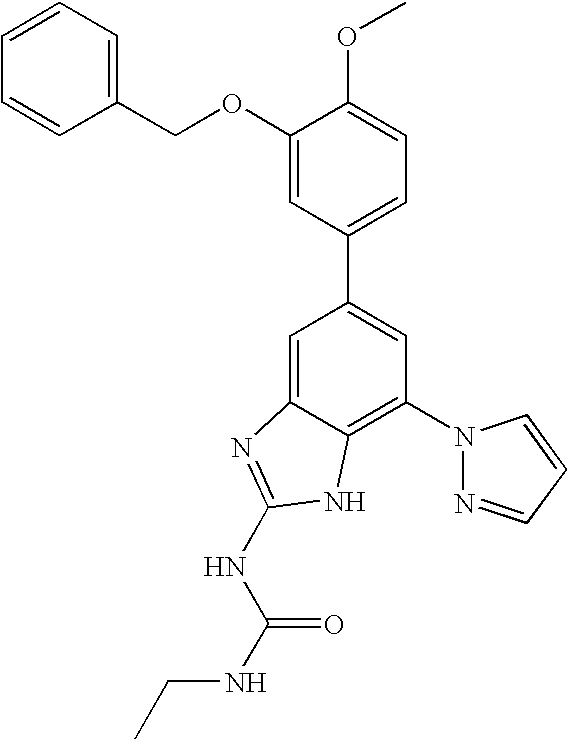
C1=C2C(=C(N3N=CC=C3)C=C1C1=CC=C(OC)C(OCC3=CC=CC=C3)=C1)NC(NC(=O)NCC)=N2
